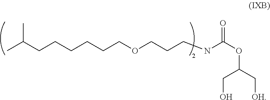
CC(CCCCCCOCCCNC(OC(C[OH])CO)=O)C
